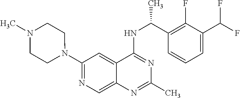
N1(C2=NC=C3C(=C2)C(NC(C2=C(F)C(C(F)F)=CC=C2)C)=NC(C)=N3)CCN(C)CC1
